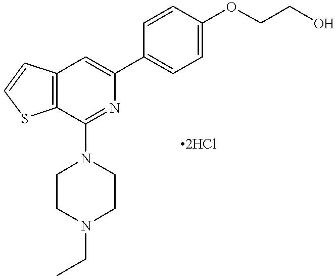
C12=C(C(N3CCN(CC)CC3)=NC(C3=CC=C(OCCO)C=C3)=C1)SC=C2
